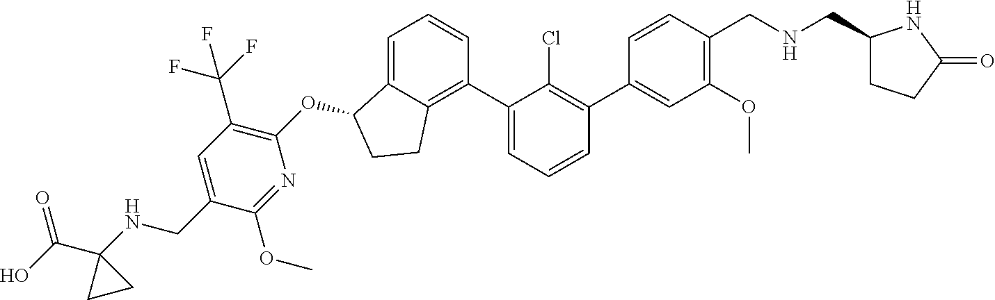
C1=C(C2=C(Cl)C(C3=C4C(=CC=C3)C(OC3=C(C(F)(F)F)C=C(CNC5(C(O)=O)CC5)C(OC)=N3)CC4)=CC=C2)C=CC(CNCC2CCC(=O)N2)=C1OC
